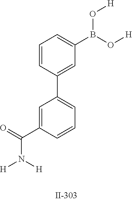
O=C(N([H])[H])C1=CC(C2=CC(B(O[H])O[H])=CC=C2)=CC=C1
